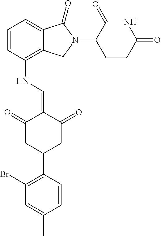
C1(NC=C2C(=O)CC(C3=C(Br)C=C(C)C=C3)CC2=O)=C2C(=CC=C1)C(=O)N(C1C(=O)NC(=O)CC1)C2
